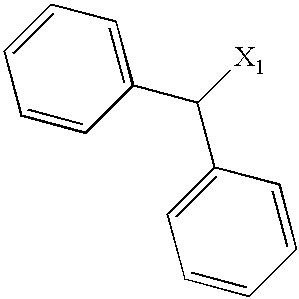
C1=CC(C(C2=CC=CC=C2)[X1])=CC=C1
